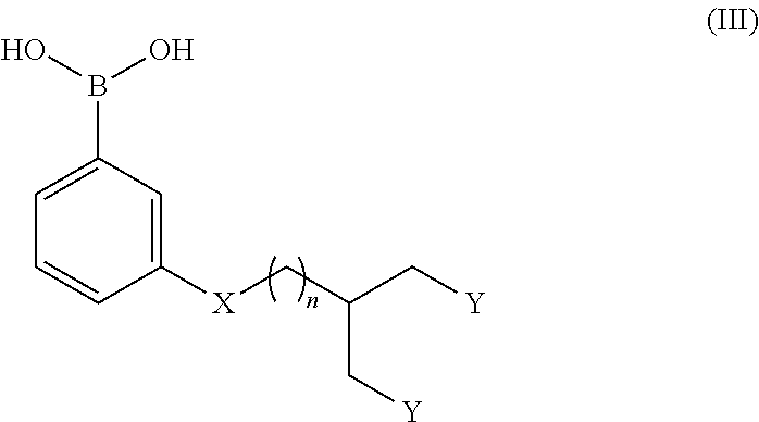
C1([X]CC(C[Y])C[Y])=CC(B(O)O)=CC=C1
